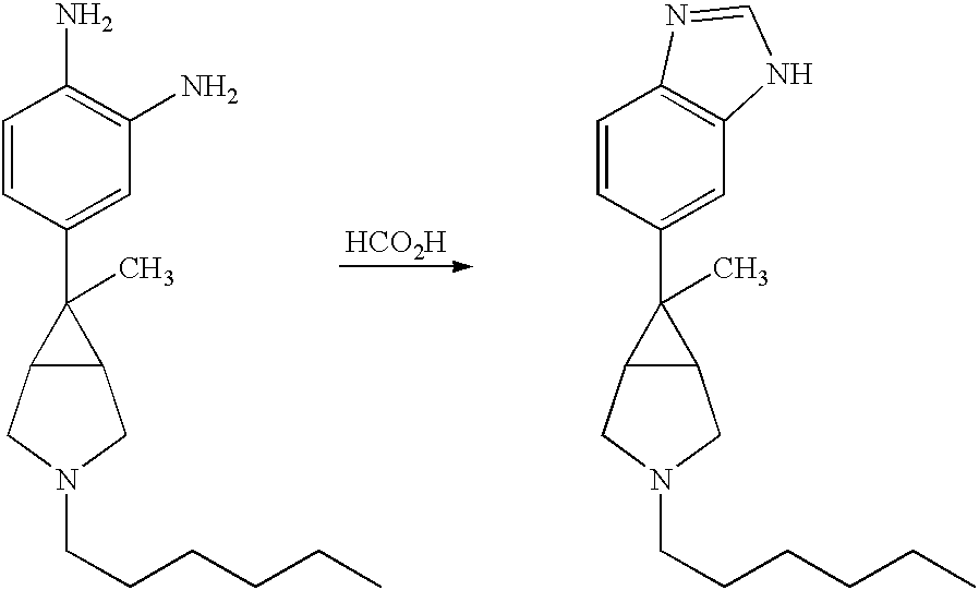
C1=CC(C2(C)C3C2CN(CCCCCC)C3)=CC(N)=C1N.C1=CC(C2(C)C3C2CN(CCCCCC)C3)=CC2=C1N=CN2.[HCO2H]
